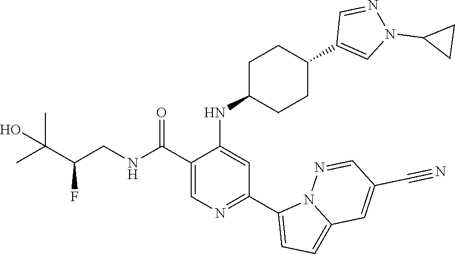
C1(C(NCC(C(C)(C)O)F)=O)=CN=C(C2=CC=C3N2N=CC(C#N)=C3)C=C1NC1CCC(C2=CN(C3CC3)N=C2)CC1
